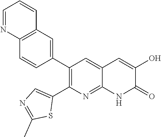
C12=C(C=C(C3=C(C4=CN=C(C)S4)N=C4C(=C3)C=C(O)C(=O)N4)C=C1)C=CC=N2
